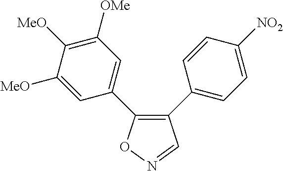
C1(C2=CC=C([NO2])C=C2)=C(C2=CC([OMe])=C([MeO])C([MeO])=C2)ON=C1
